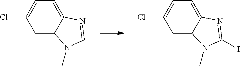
IC1=NC2=CC=C(Cl)C=C2N1C.C1=C2C(=CC(Cl)=C1)N(C)C=N2
